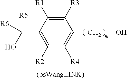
C1([R3])=C([R1])C(C([R5])([R6])O)=C([R2])C([R4])=C1CO
